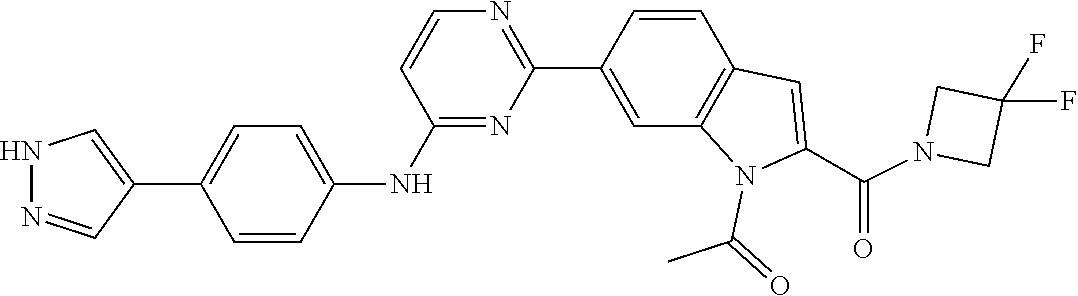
C1(F)(F)CN(C(C2=CC3=C(C=C(C4=NC=CC(NC5=CC=C(C6=CNN=C6)C=C5)=N4)C=C3)N2C(=O)C)=O)C1
